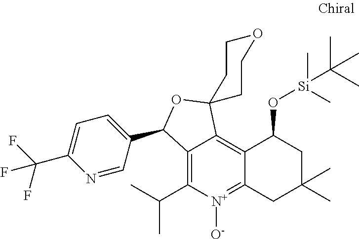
C12=C(C(C)C)[N+]([O-])=C3C(=C1C1(OC2C2=CC=C(C(F)(F)F)N=C2)CCOCC1)C(O[Si](C(C)(C)C)(C)C)CC(C)(C)C3
